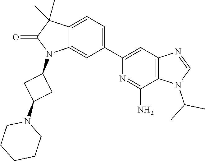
C1(C)(C)C(=O)N(C2CC(N3CCCCC3)C2)C2=CC(C3=CC4=C(C(N)=N3)N(C(C)C)C=N4)=CC=C12
